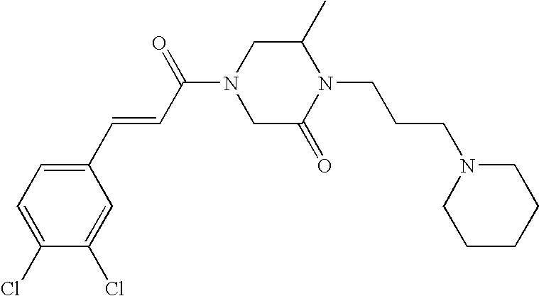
C1(C=CC(=O)N2CC(=O)N(CCCN3CCCCC3)C(C)C2)=CC=C(Cl)C(Cl)=C1
